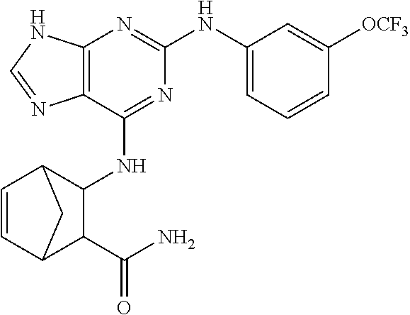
C12=C(C(NC3C4C=CC(C3C(N)=O)C4)=NC(NC3=CC=CC([OCF3])=C3)=N1)N=CN2
